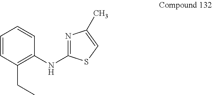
N(C1=NC(C)=CS1)C1=C(CC)C=CC=C1
